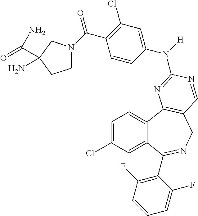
C1=C(Cl)C=C2C(=C1)C1=C(CN=C2C2=C(F)C=CC=C2F)C=NC(N([H])C2=CC(Cl)=C(C(=O)N3CCC(N)(C(=O)N)C3)C=C2)=N1
